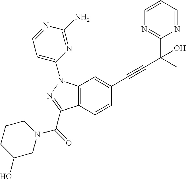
C1=CC(C#CC(C2=NC=CC=N2)(C)O)=CC2=C1C(C(N1CCCC(O)C1)=O)=NN2C1=CC=NC(N)=N1
